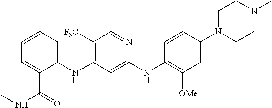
C1=CC=C(C(=O)NC)C(NC2=C([F3C])C=NC(NC3=C([OMe])C=C(N4CCN(C)CC4)C=C3)=C2)=C1
